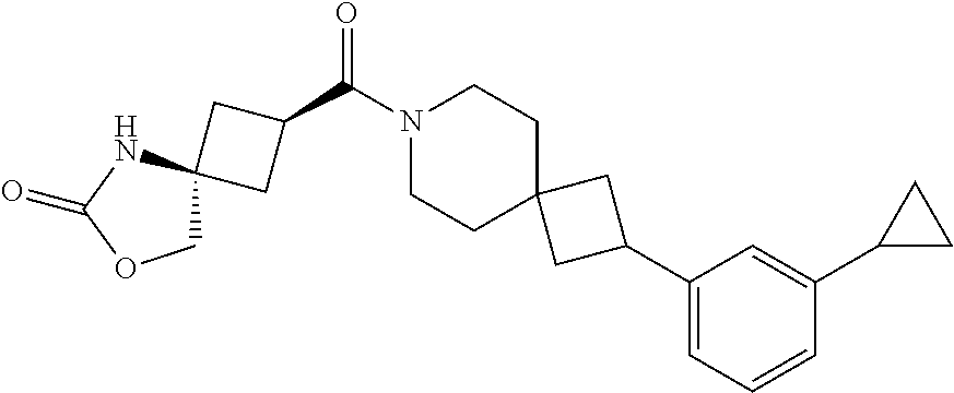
N1(C(C2CC3(C2)COC(=O)N3)=O)CCC2(CC1)CC(C1=CC=CC(C3CC3)=C1)C2
